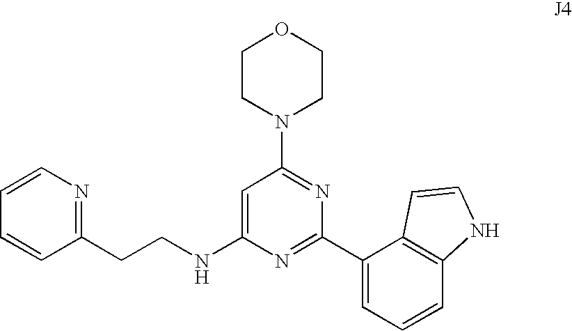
C1CN(C2=NC(C3=CC=CC4=C3C=CN4)=NC(NCCC3=NC=CC=C3)=C2)CCO1
